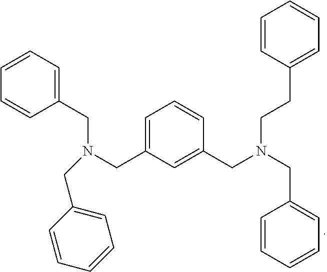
C1=C(CN(CC2=CC=CC=C2)CC2=CC=CC=C2)C=C(CN(CCC2=CC=CC=C2)CC2=CC=CC=C2)C=C1
